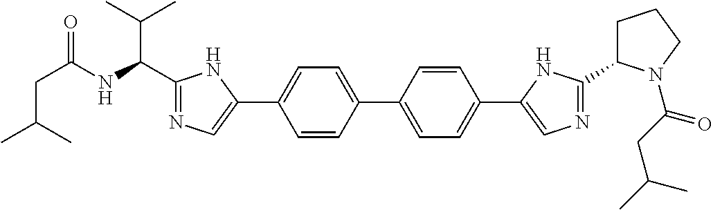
C1=CC(C2=CC=C(C3=CN=C(C4CCCN4C(CC(C)C)=O)N3)C=C2)=CC=C1C1=CN=C(C(NC(CC(C)C)=O)C(C)C)N1
